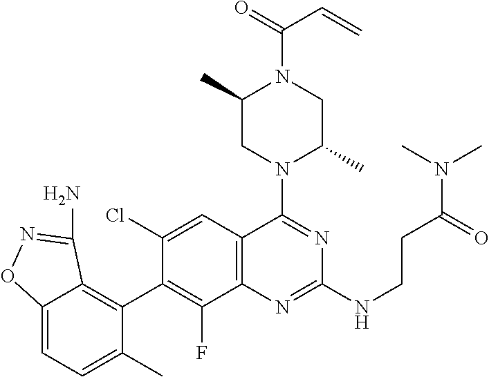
C12=CC=C(C)C(C3=C(F)C4=C(C=C3Cl)C(N3C(C)CN(C(=O)C=C)C(C)C3)=NC(NCCC(N(C)C)=O)=N4)=C1C(N)=NO2
